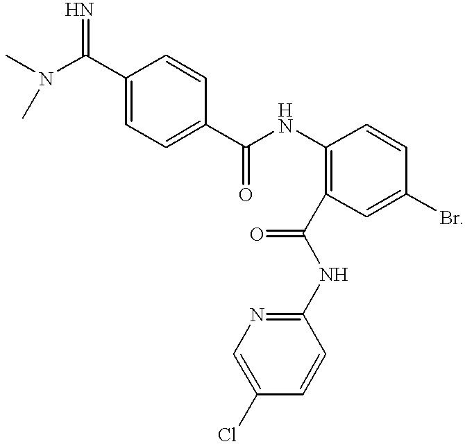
C1(C(N(C)C)=N)=CC=C(C(NC2=C(C(NC3=NC=C(Cl)C=C3)=O)C=C(Br)C=C2)=O)C=C1
